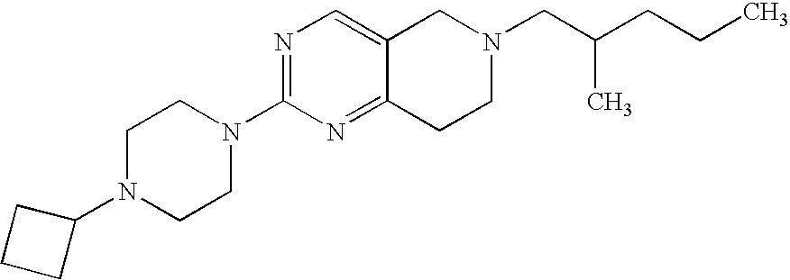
C1N(C2CCC2)CCN(C2=NC=C3C(=N2)CCN(CC(CCC)C)C3)C1
